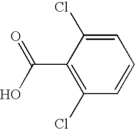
C1=C(Cl)C(C(=O)O)=C(Cl)C=C1
